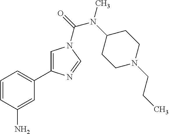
C1=CC(N)=CC(C2=CN(C(=O)N(C3CCN(CCC)CC3)C)C=N2)=C1
